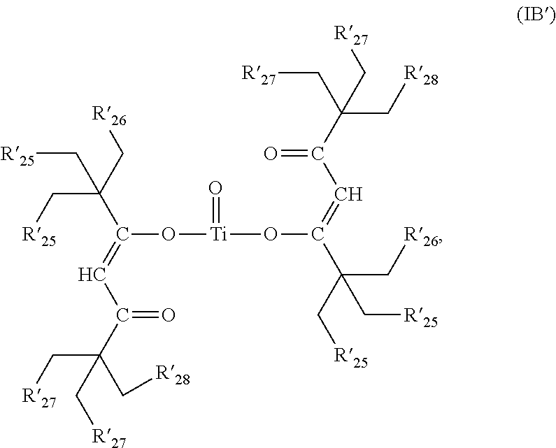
O([Ti](=O)OC(=CC(=O)C(C[R27])(C[R28])C[R27])C(C[R26])(C[R25])C[R25])C(C(C[R26])(C[R25])C[R25])=CC(C(C[R28])(C[R27])C[R27])=O
